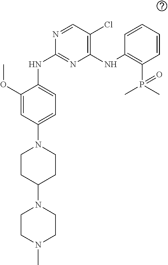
C1(OC)=CC(N2CCC(N3CCN(C)CC3)CC2)=CC=C1NC1=NC(NC2=C(P(C)(C)=O)C=CC=C2)=C(Cl)C=N1
